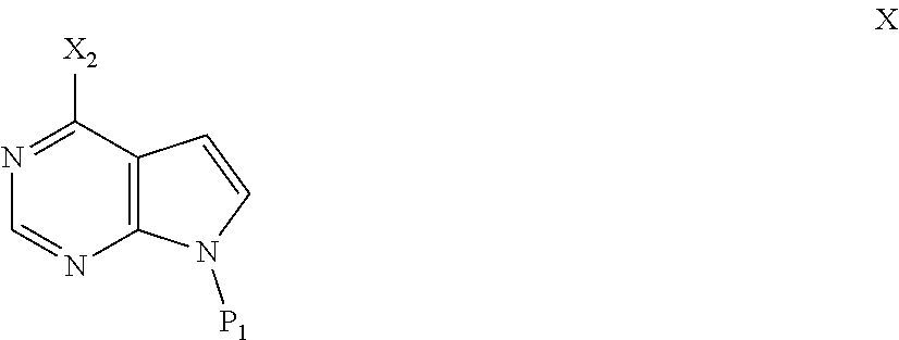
C12=C(C([X2])=NC=N1)C=CN2[P1]
